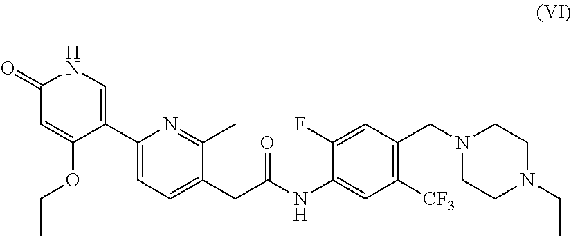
C1(=O)C=C(OCC)C(C2=CC=C(CC(NC3=CC([CF3])=C(CN4CCN(CC)CC4)C=C3F)=O)C(C)=N2)=CN1
